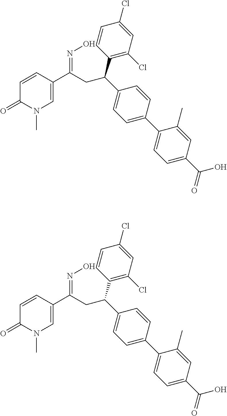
C1=CC(C(CC(C2=CC=C(C3=CC=C(C(=O)O)C=C3C)C=C2)C2=C(Cl)C=C(Cl)C=C2)=NO)=CN(C)C1=O.C1=CC(C(CC(C2=CC=C(C3=CC=C(C(=O)O)C=C3C)C=C2)C2=C(Cl)C=C(Cl)C=C2)=NO)=CN(C)C1=O
